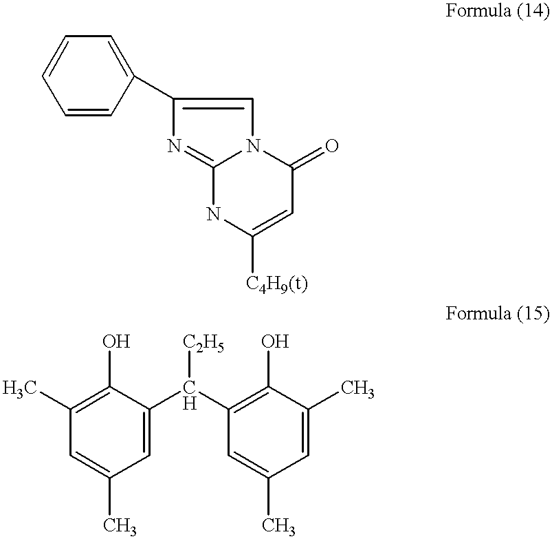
C1=CC(C2=CN3C(=N2)NC([C4H9(t)])=CC3=O)=CC=C1.C1=C(C)C=C(C(C2=C(O)C(C)=CC(C)=C2)[C2H5])C(O)=C1C
